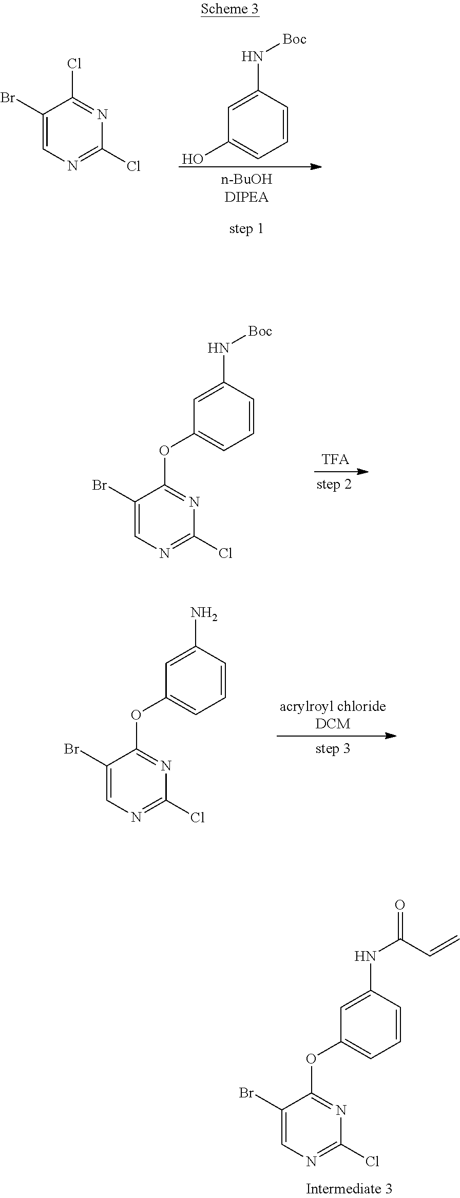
C1(Br)=CN=C(Cl)N=C1Cl.C1(N[Boc])=CC(O)=CC=C1.C1(Br)=CN=C(Cl)N=C1OC1=CC=CC(N[Boc])=C1.C1(Br)=CN=C(Cl)N=C1NC1=CC=CC(NC(=O)C=C)=C1.C1(Br)=CN=C(Cl)N=C1OC1=CC=CC(N)=C1
